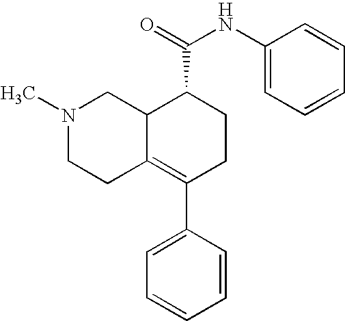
N1(C)CCC2=C(C3=CC=CC=C3)CCC(C(=O)NC3=CC=CC=C3)C2C1
